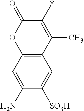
C12=C(C=C([SO3H])C(N)=C1)C(C)=C(*)C(=O)O2
